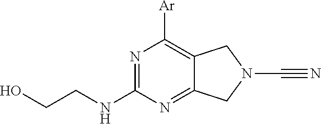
C1([Ar])=C2C(=NC(NCCO)=N1)CN(C#N)C2
